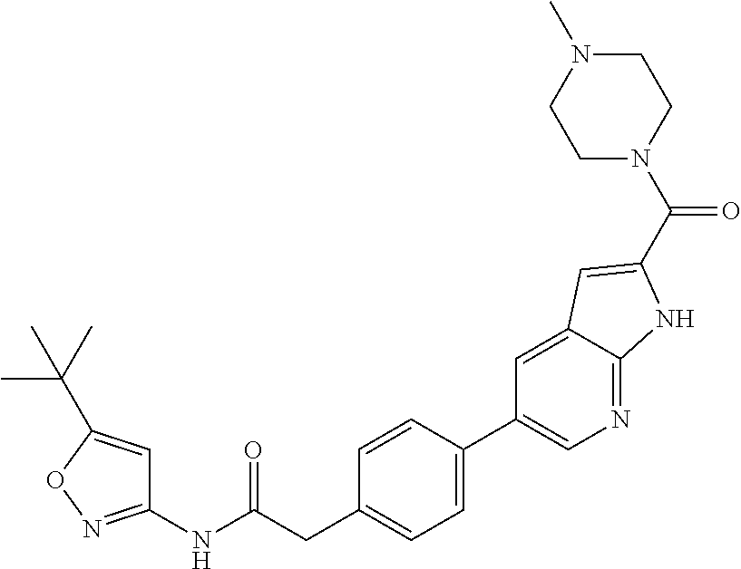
C1(NC(CC2=CC=C(C3=CN=C4C(=C3)C=C(C(N3CCN(C)CC3)=O)N4)C=C2)=O)=NOC(C(C)(C)C)=C1
